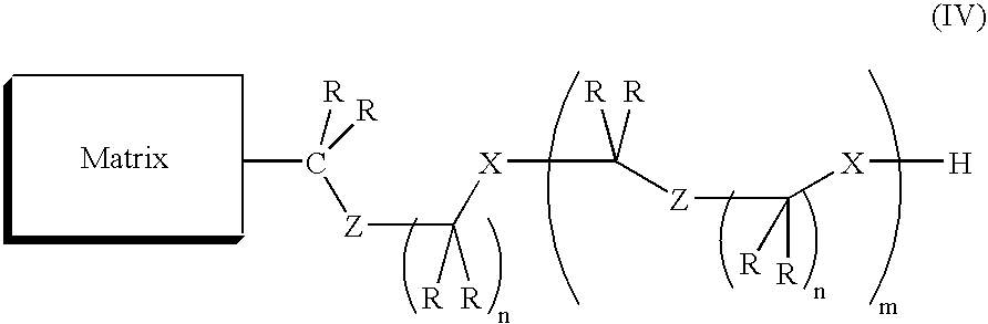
CC([R])([R])[Z]C([R])([R])[X]C([Z]C([X][H])([R])[R])([R])[R]
